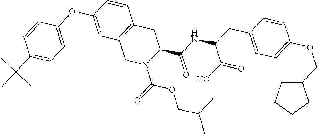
C1=CC(C(C)(C)C)=CC=C1OC1=CC2=C(C=C1)CC(C(NC(CC1=CC=C(OCC3CCCC3)C=C1)C(O)=O)=O)N(C(=O)OCC(C)C)C2
